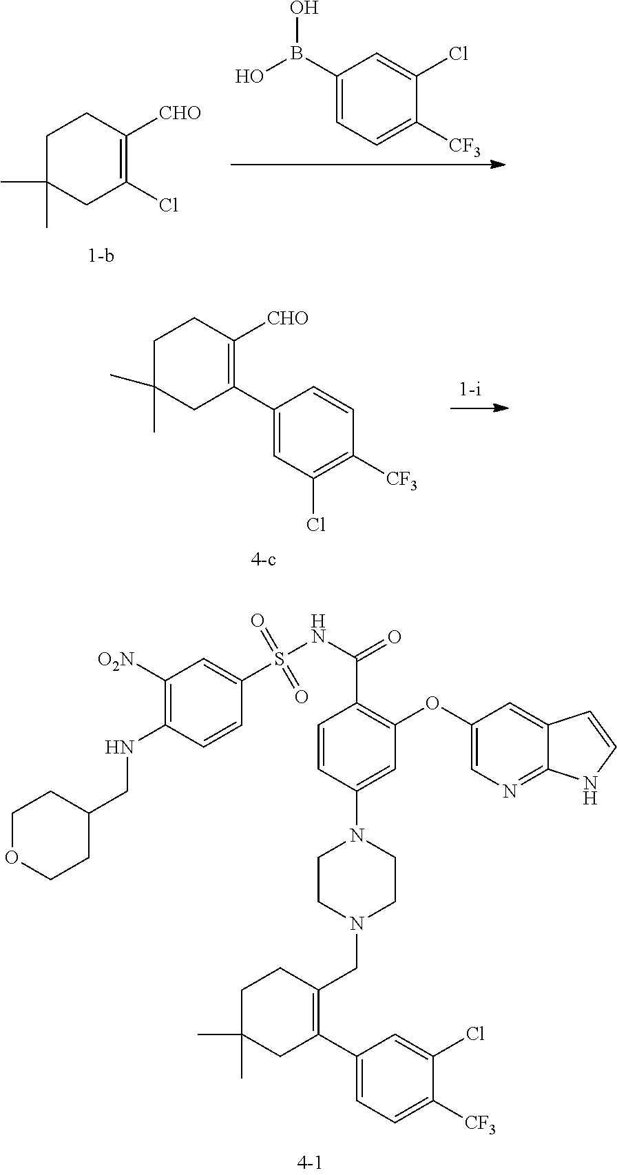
C1C(C)(C)CC(Cl)=C([CHO])C1.C1(B(O)O)=CC=C([CF3])C(Cl)=C1.C1C(C)(C)CC(C2=CC(Cl)=C([CF3])C=C2)=C([CHO])C1.C1=CC(N2CCN(CC3=C(C4=CC=C([CF3])C(Cl)=C4)CC(C)(C)CC3)CC2)=CC(OC2=CN=C3C(=C2)C=CN3)=C1C(NS(C1=CC([O2N])=C(NCC2CCOCC2)C=C1)(=O)=O)=O
